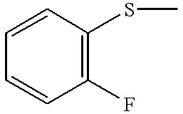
C1=CC(F)=C(SC)C=C1
